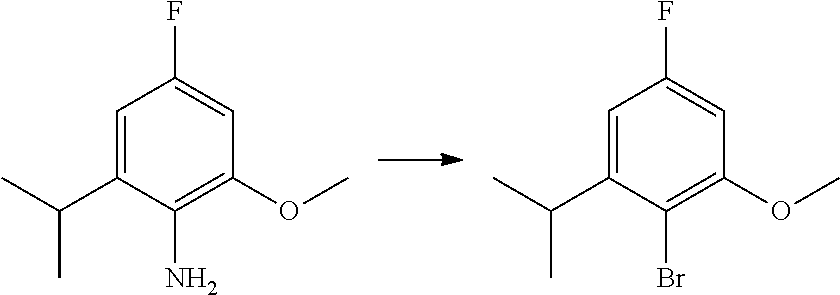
C1=C(C(C)C)C(Br)=C(OC)C=C1F.C1=C(C(C)C)C(N)=C(OC)C=C1F
